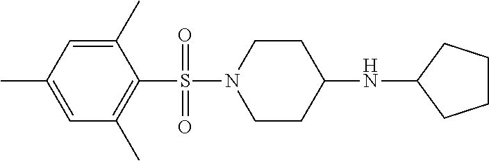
N1(S(C2=C(C)C=C(C)C=C2C)(=O)=O)CCC(NC2CCCC2)CC1
